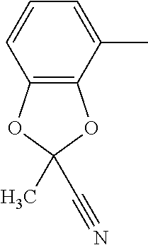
C1=C(C)C2=C(C=C1)OC(C)(C#N)O2
